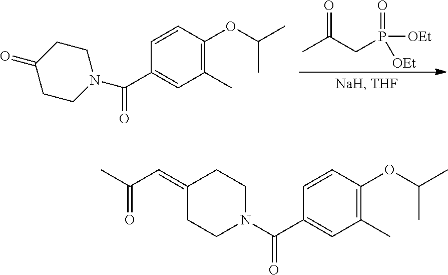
O=C(CP([OEt])(=O)[OEt])C.O=C1CCN(C(=O)C2=CC(C)=C(OC(C)C)C=C2)CC1.N1(C(=O)C2=CC(C)=C(OC(C)C)C=C2)CCC(=CC(C)=O)CC1
